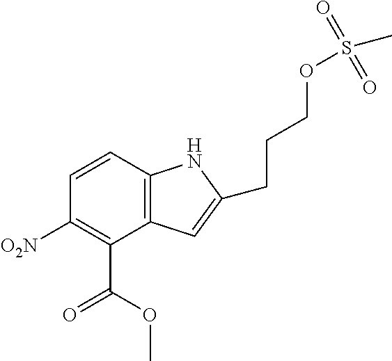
C12=C(C=CC([O2N])=C1C(OC)=O)NC(CCCOS(C)(=O)=O)=C2
